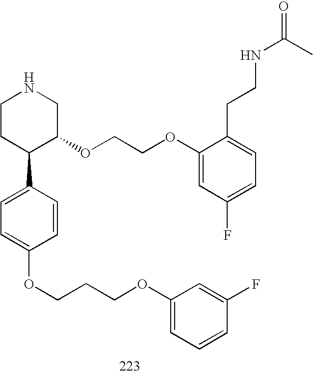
C1CC(C2=CC=C(OCCCOC3=CC=CC(F)=C3)C=C2)C(OCCOC2=CC(F)=CC=C2CCNC(=O)C)CN1
